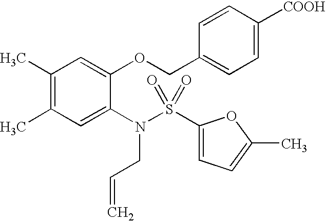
C1(C)=C(C)C=C(N(S(C2=CC=C(C)O2)(=O)=O)CC=C)C(OCC2=CC=C([COOH])C=C2)=C1
